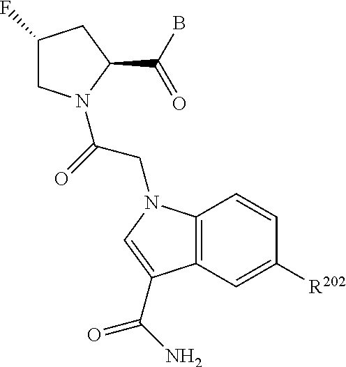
C1(F)CN(C(=O)CN2C3=C(C=C([R202])C=C3)C(C(=O)N)=C2)C(C(B)=O)C1
